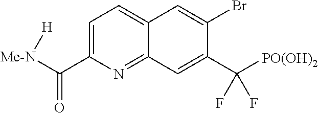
C1=C(C([Me-N][H])=O)N=C2C(=C1)C=C(Br)C(C([PO(OH)2])(F)F)=C2
